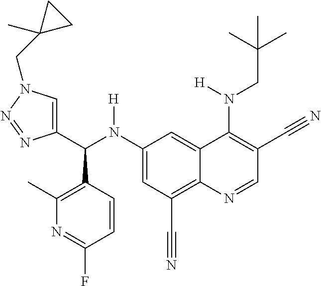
C1(N(C(C2=CN(CC3(C)CC3)N=N2)C2=C(C)N=C(F)C=C2)[H])=CC(C#N)=C2C(=C1)C(N(CC(C)(C)C)[H])=C(C#N)C=N2
